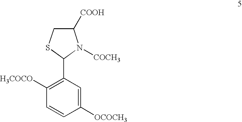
C1([COOH])CSC(C2=C([H3COCO])C=CC([OCOCH3])=C2)N1[COCH3]
